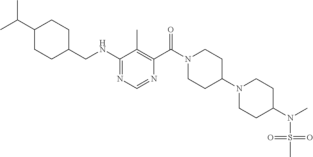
C1(NCC2CCC(C(C)C)CC2)=NC=NC(C(N2CCC(N3CCC(N(C)S(=O)(=O)C)CC3)CC2)=O)=C1C
